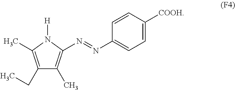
C1(CC)=C(C)N([H])C(N=NC2=CC=C([COOH])C=C2)=C1C
